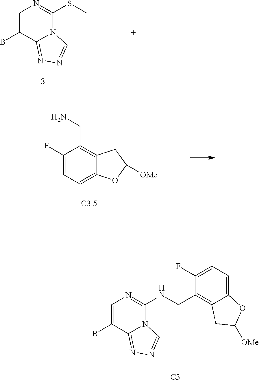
C1(F)=CC=C2C(=C1CN)CC([OMe])O2.C1=C(B)C2=NN=CN2C(SC)=N1.C1=C(B)C2=NN=CN2C(NCC2=C3C(=CC=C2F)OC([OMe])C3)=N1.[C3]
